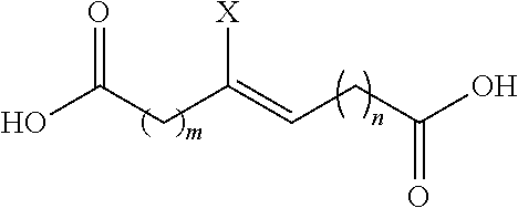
OC(CC(=CCC(O)=O)[X])=O
